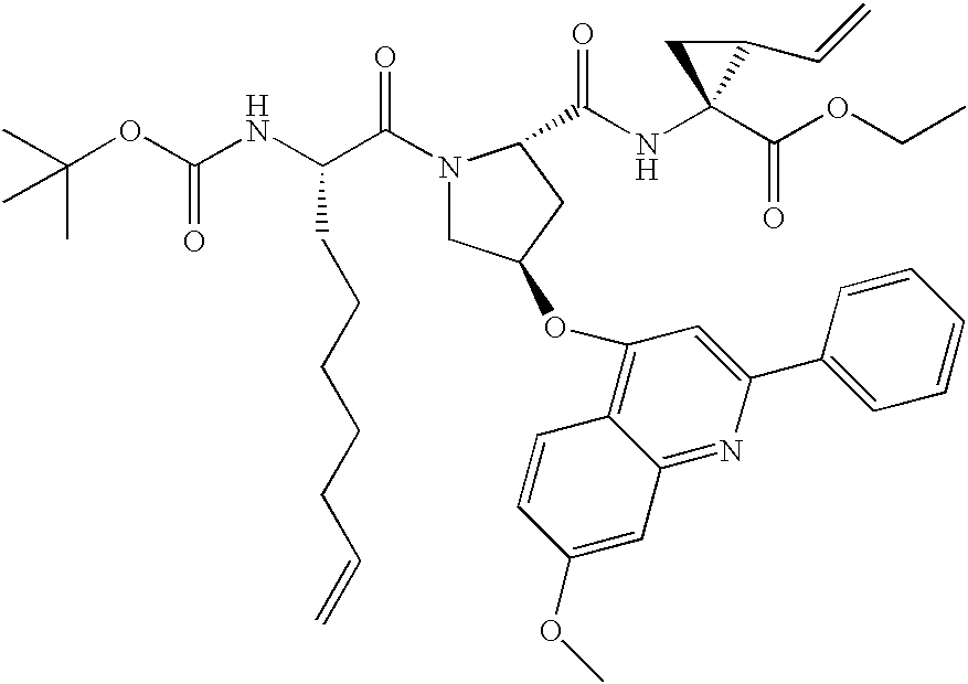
N(C1(C(OCC)=O)C(C=C)C1)C(C1N(C(C(NC(OC(C)(C)C)=O)CCCCCC=C)=O)CC(OC2=C3C(=NC(C4=CC=CC=C4)=C2)C=C(OC)C=C3)C1)=O
